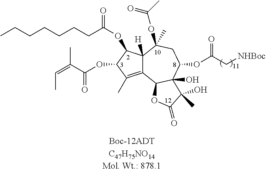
C12=C(C)C(OC(C(=CC)C)=O)C(OC(=O)CCCCCCC)C1([H])C(OC(C)=O)(C)CC(OC(C[NHBoc])=O)C1(O)C2OC(=O)C1(C)O
